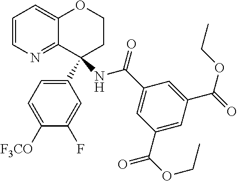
C1=CN=C2C(=C1)OCCC2(NC(C1=CC(C(OCC)=O)=CC(C(=O)OCC)=C1)=O)C1=CC=C([F3CO])C(F)=C1
